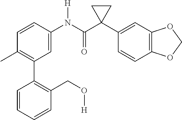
C1=C(N(C(C2(C3=CC4=C(C=C3)OCO4)CC2)=O)[H])C=CC(C)=C1C1=C(CO[H])C=CC=C1
